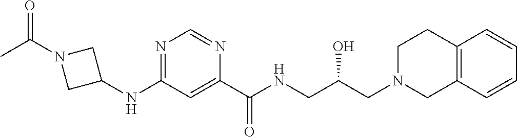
C1(NC2CN(C(C)=O)C2)=NC=NC(C(NCC(CN2CCC3=C(C2)C=CC=C3)O)=O)=C1
